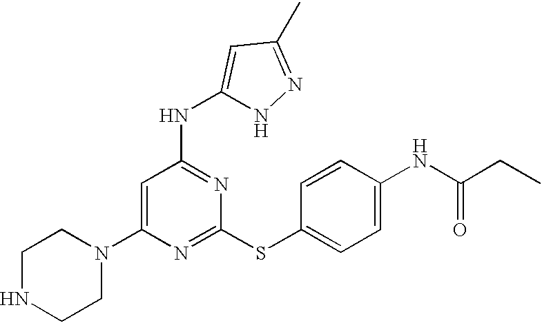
C1(N2CCNCC2)=CC(NC2=CC(C)=NN2)=NC(SC2=CC=C(NC(CC)=O)C=C2)=N1
